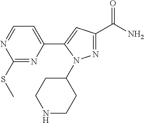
N1=C(C(N)=O)C=C(C2=CC=NC(SC)=N2)N1C1CCNCC1
